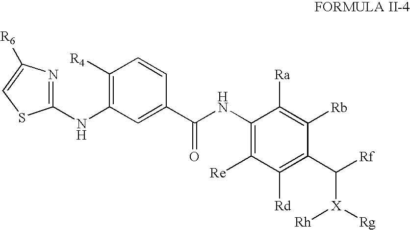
C1(NC(C2=CC(NC3=NC([R6])=CS3)=C([R4])C=C2)=O)=C([Re])C([Rd])=C(C([Rf])[X]([Rg])[Rh])C([Rb])=C1[Ra]
